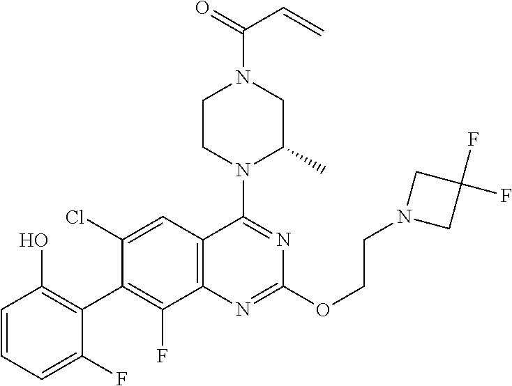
C1=CC=C(F)C(C2=C(F)C3=C(C=C2Cl)C(N2C(C)CN(C(=O)C=C)CC2)=NC(OCCN2CC(F)(F)C2)=N3)=C1O
